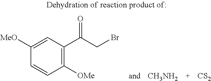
[CS2].C1([MeO])=CC(C(CBr)=O)=C([OMe])C=C1.[CH3NH2]
